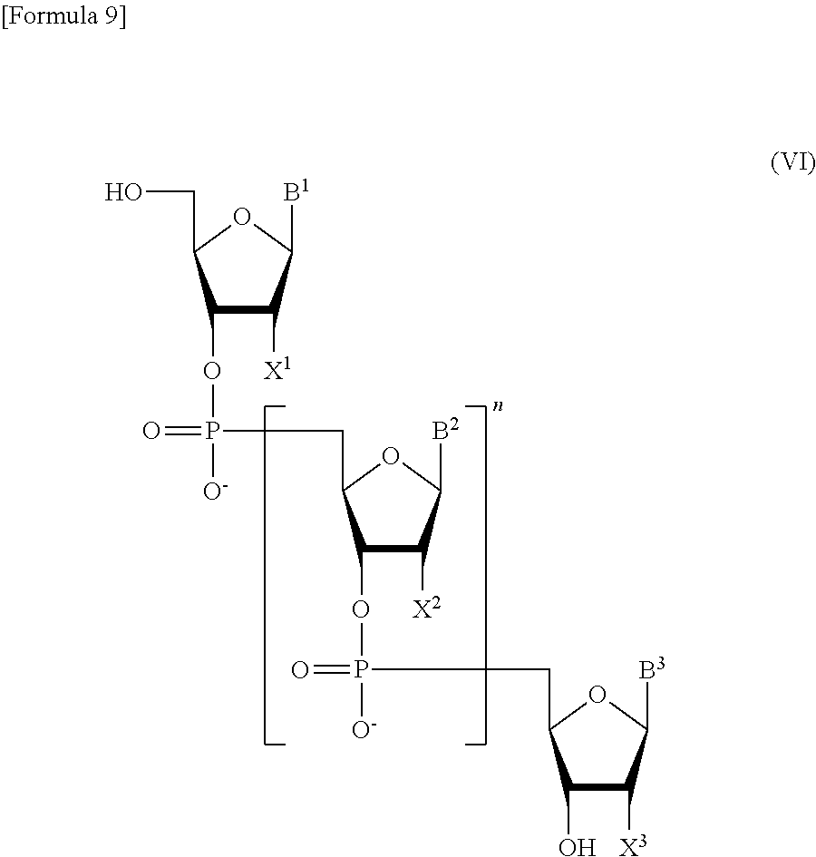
C1(OP([O-])(=O)CC2C(OP([O-])(=O)CC3C(O)C([X3])C([B3])O3)C([X2])C([B2])O2)C([X1])C([B1])OC1CO
